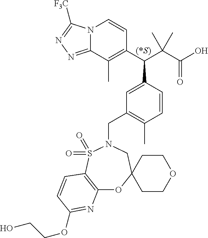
C1(C(C(C(O)=O)(C)C)C2=CC(CN3CC4(OC5=C(S3(=O)=O)C=CC(OCCO)=N5)CCOCC4)=C(C)C=C2)=C(C)C2=NN=C([F3C])N2C=C1
